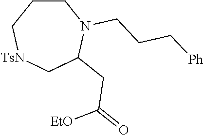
C1CC[TsN]CC(CC([EtO])=O)N1CCC[Ph]
